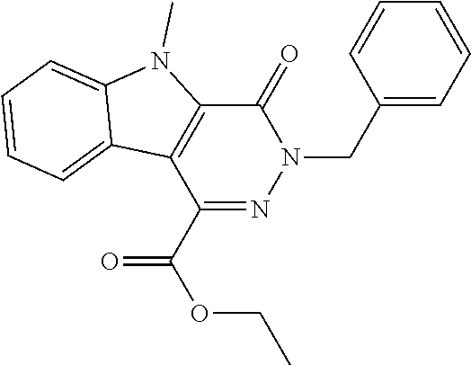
C1(CN2C(=O)C3=C(C4=CC=CC=C4N3C)C(C(OCC)=O)=N2)=CC=CC=C1
